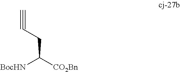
C#CCC([BocHN])[CO2Bn]
